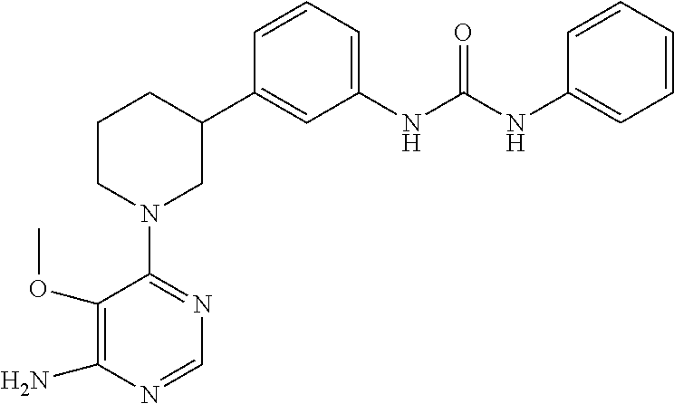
N1=C(N2CC(C3=CC(NC(NC4=CC=CC=C4)=O)=CC=C3)CCC2)C(OC)=C(N)N=C1
